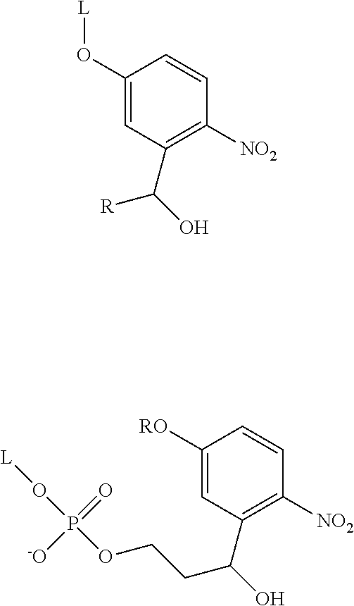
C1(O[L])=CC(C(O)[R])=C([NO2])C=C1.C1([RO])=CC(C(O)CCOP(O[L])(=O)[-O])=C([NO2])C=C1
